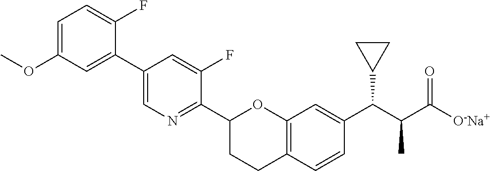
C1(C2=CN=C(C3CCC4=C(O3)C=C(C(C(C([O-Na+])=O)C)C3CC3)C=C4)C(F)=C2)=CC(OC)=CC=C1F
